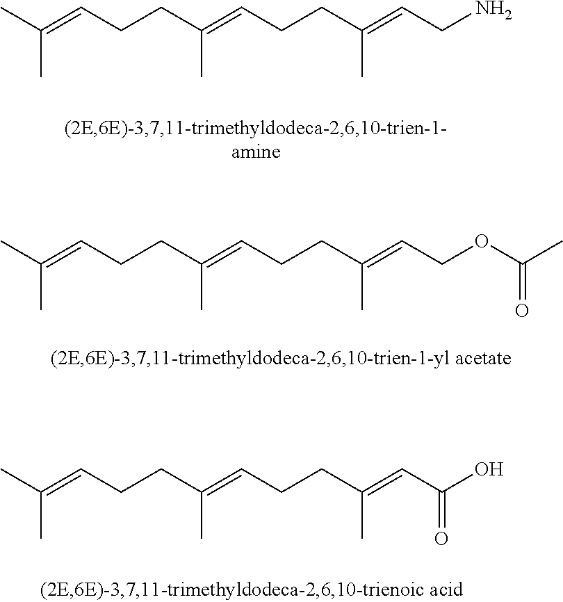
CC(=CCCC(=CCCC(=CCN)C)C)C.CC(=CCCC(=CCCC(=CCOC(C)=O)C)C)C.CC(=CCCC(=CCCC(=CC(O)=O)C)C)C
